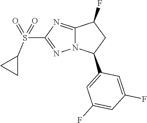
S(C1=NN2C(=N1)C(F)CC2C1=CC(F)=CC(F)=C1)(=O)(=O)C1CC1
